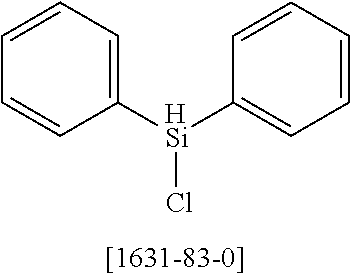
C1=CC=C([HSi](C2=CC=CC=C2)Cl)C=C1
